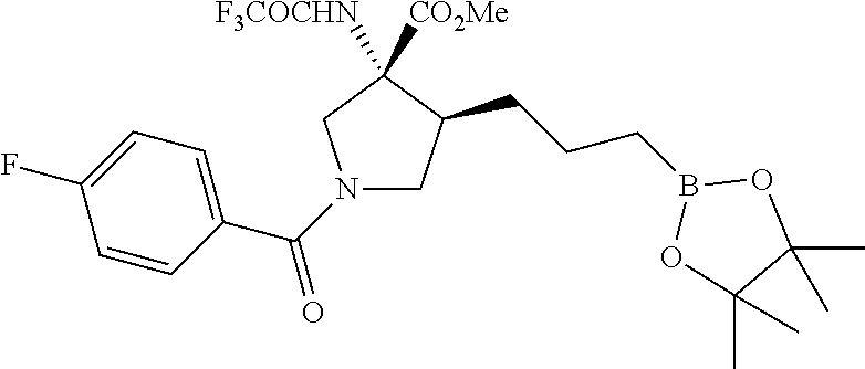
N1(C(C2=CC=C(F)C=C2)=O)CC(CCCB2OC(C)(C)C(C)(C)O2)C([F3COCHN])([CO2Me])C1
